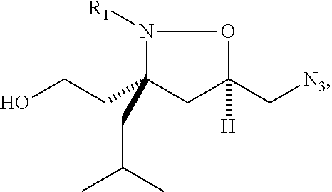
N1([R1])C(CCO)(CC(C)C)CC(C[N3])([H])O1
